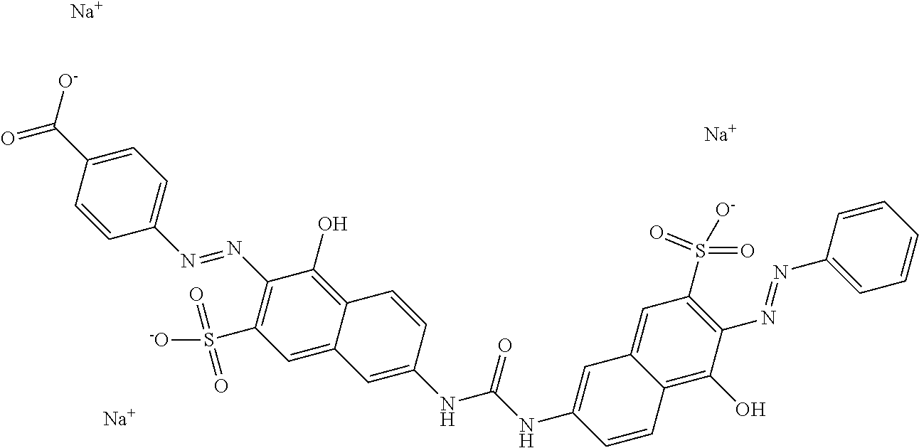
O=C(C1=CC=C(N=NC2=C(S(=O)(=O)[-O])C=C3C(=C2O)C=CC(NC(=O)NC2=CC4=CC(S([O-])(=O)=O)=C(N=NC5=CC=CC=C5)C(O)=C4C=C2)=C3)C=C1)[O-].[Na].[Na].[Na]
